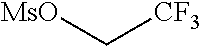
[MsO]C[CF3]
